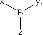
[x]B([z])[y]
